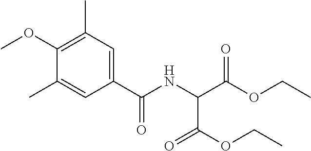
C1(C(NC(C(OCC)=O)C(OCC)=O)=O)=CC(C)=C(OC)C(C)=C1
